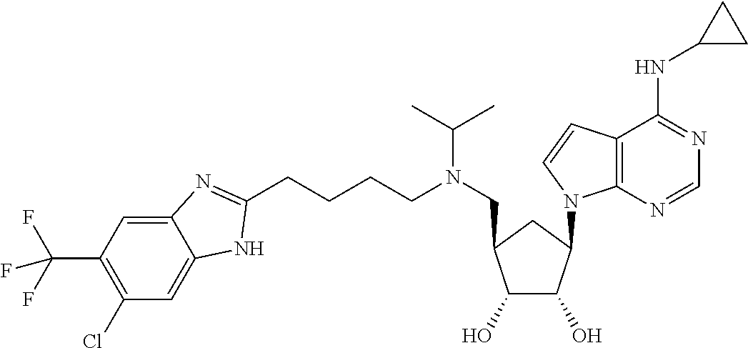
C1(C(F)(F)F)=C(Cl)C=C2C(=C1)N=C(CCCCN(CC1C(O)C(O)C(N3C4=C(C(NC5CC5)=NC=N4)C=C3)C1)C(C)C)N2
